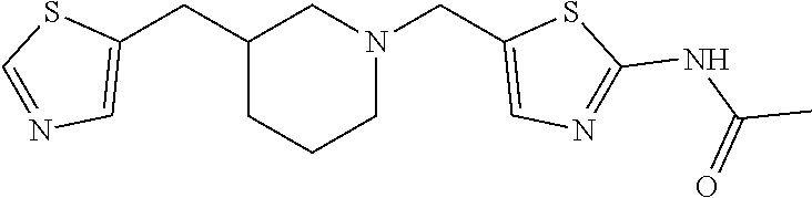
C(C1CCCN(CC2=CN=C(NC(=O)C)S2)C1)C1=CN=CS1
